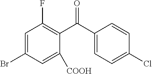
C1=C(Br)C=C([COOH])C(C(C2=CC=C(Cl)C=C2)=O)=C1F
